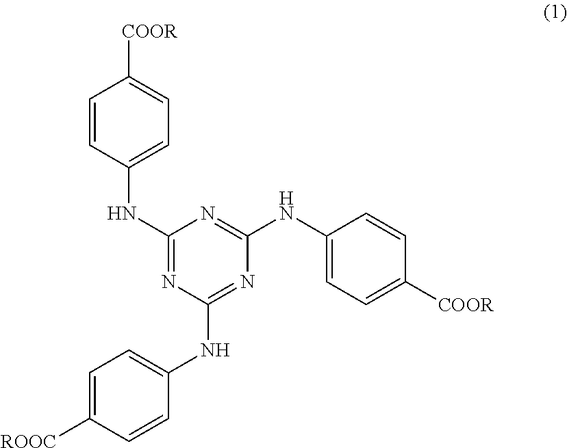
C1=CC(NC2=NC(NC3=CC=C([ROOC])C=C3)=NC(NC3=CC=C([COOR])C=C3)=N2)=CC=C1[COOR]
